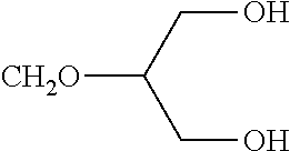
[CH2O]C(CO)CO
